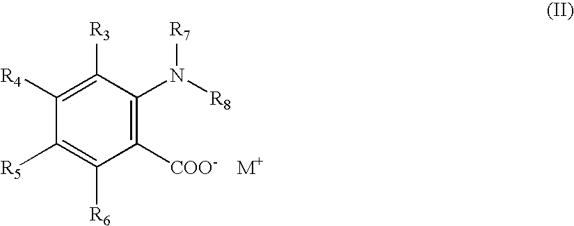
C1([COO-])=C(N([R8])[R7])C([R3])=C([R4])C([R5])=C1[R6].[M+]
